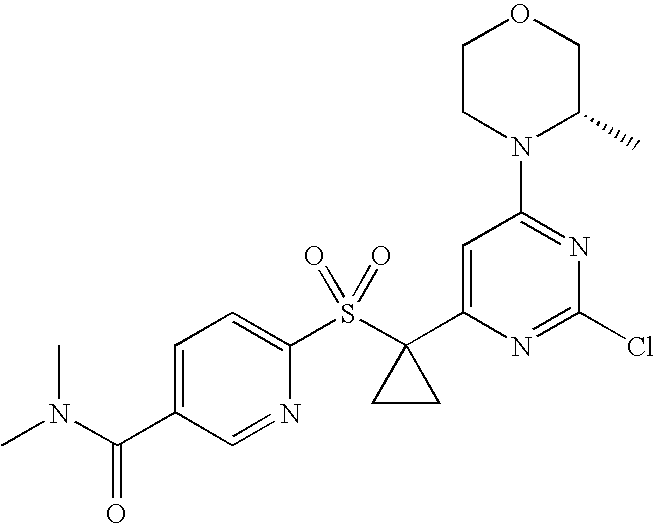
C1=C(C(N(C)C)=O)C=NC(S(C2(C3=CC(N4C(C)COCC4)=NC(Cl)=N3)CC2)(=O)=O)=C1
